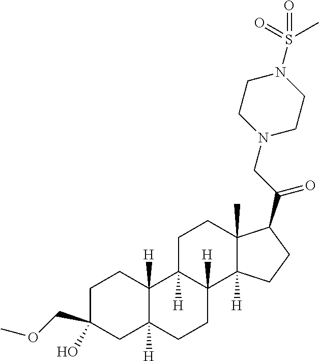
C1C(O)(COC)CC2([H])C([H])(C1)C1([H])C([H])(CC2)C2([H])C(C)(CC1)C(C(CN1CCN(S(=O)(C)=O)CC1)=O)CC2
